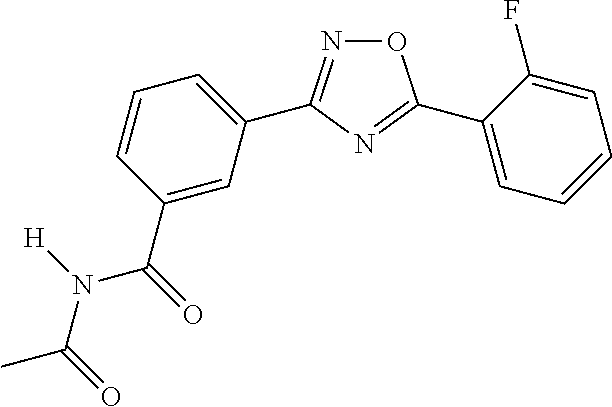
N1=C(C2=CC=CC(C(=O)N([H])C(=O)C)=C2)N=C(C2=CC=CC=C2F)O1
